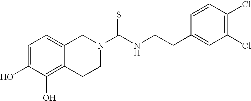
C1=C(O)C(O)=C2C(=C1)CN(C(NCCC1=CC(Cl)=C(Cl)C=C1)=S)CC2
